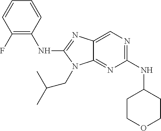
C1(F)=C(NC2=NC3=CN=C(NC4CCOCC4)N=C3N2CC(C)C)C=CC=C1
